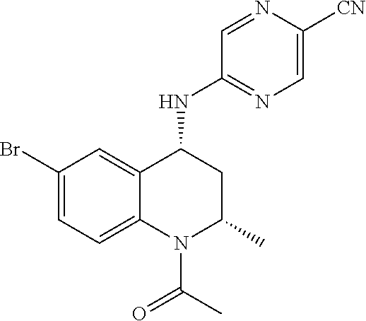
C1(Br)=CC=C2C(=C1)C(NC1=NC=C([CN])N=C1)CC(C)N2C(=O)C
